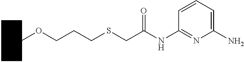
C1CCCC(OCCCSCC(NC2=NC(N)=CC=C2)=O)C1
